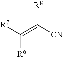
C(=C([CN])[R8])([R7])[R6]
